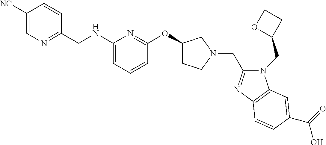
C1([NC])=CN=C(CNC2=CC=CC(OC3CCN(CC4=NC5=C(N4CC4CCO4)C=C(C(=O)O)C=C5)C3)=N2)C=C1
